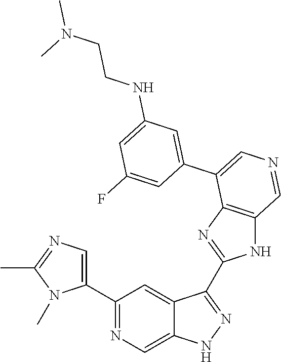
C1(C2=CN=C(C)N2C)=NC=C2C(=C1)C(C1=NC3=C(N1)C=NC=C3C1=CC(NCCN(C)C)=CC(F)=C1)=NN2
